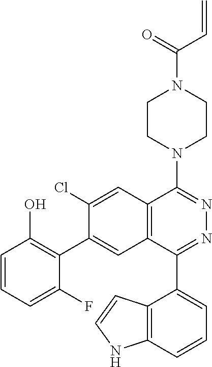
C=CC(N1CCN(C2=NN=C(C3=CC=CC4=C3C=CN4)C3=C2C=C(Cl)C(C2=C(O)C=CC=C2F)=C3)CC1)=O
